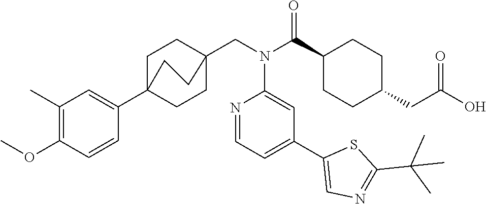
C1(C(N(CC23CCC(C4=CC(C)=C(OC)C=C4)(CC2)CC3)C2=CC(C3=CN=C(C(C)(C)C)S3)=CC=N2)=O)CCC(CC(O)=O)CC1
